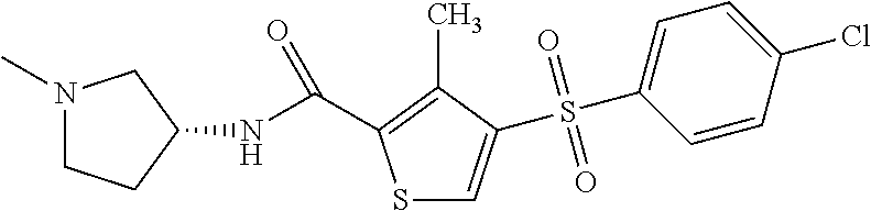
N1(C)CCC(NC(C2=C(C)C(S(C3=CC=C(Cl)C=C3)(=O)=O)=CS2)=O)C1
